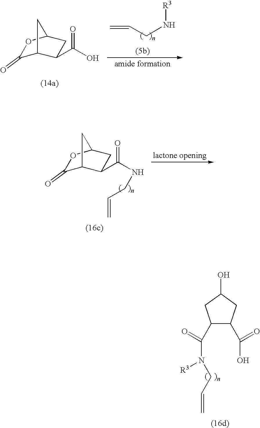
C1(C(N(CC=C)[R3])=O)C(C(=O)O)CC(O)C1.C1(=O)C2C(C(NCC=C)=O)CC(O1)C2.C1(=O)C2C(C(O)=O)CC(O1)C2.C=CCN[R3]
